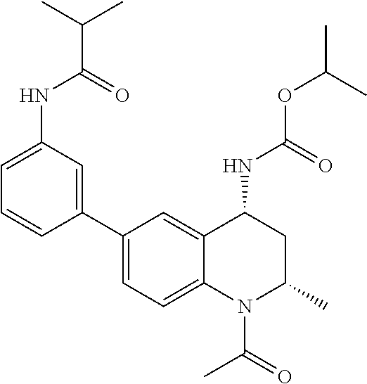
C(OC(C)C)(NC1CC(C)N(C(C)=O)C2=CC=C(C3=CC(NC(C(C)C)=O)=CC=C3)C=C12)=O
